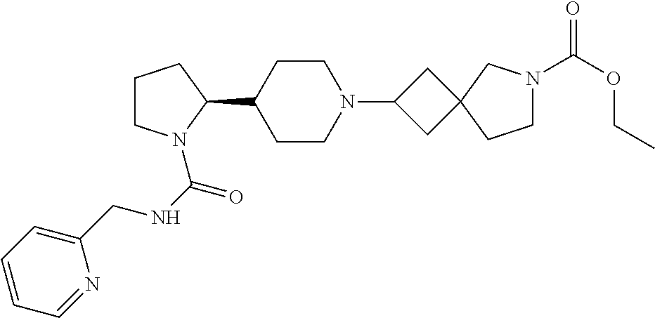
C1CN(C(=O)NCC2=CC=CC=N2)C(C2CCN(C3CC4(C3)CCN(C(OCC)=O)C4)CC2)C1
